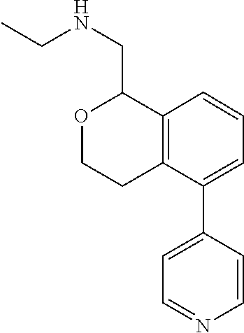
C1=CC=C(C2=CC=NC=C2)C2=C1C(CNCC)OCC2
